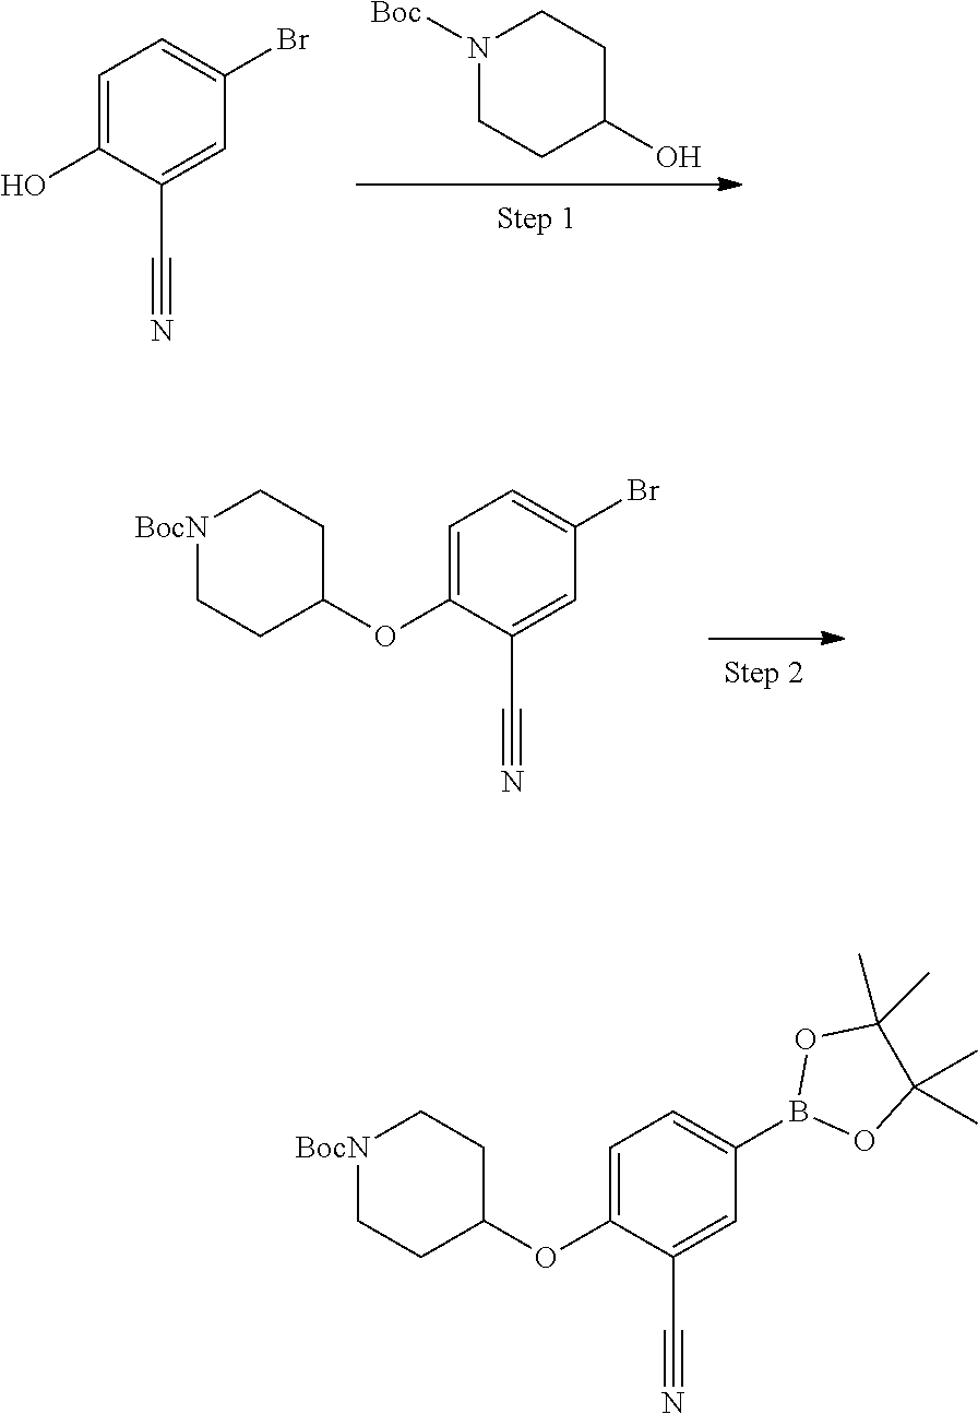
C1=C(OC2CC[BocN]CC2)C(C#N)=CC(Br)=C1.N1([Boc])CCC(O)CC1.C1=C(O)C(C#N)=CC(Br)=C1.C1=C(OC2CC[BocN]CC2)C(C#N)=CC(B2OC(C)(C)C(C)(C)O2)=C1
